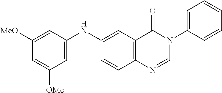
C1=C(NC2=CC3=C(C=C2)N=CN(C2=CC=CC=C2)C3=O)C=C([MeO])C=C1[OMe]
